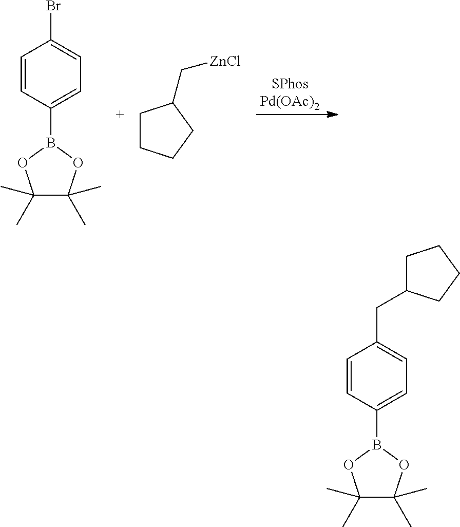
C1(C)(C)C(C)(C)OB(C2=CC=C(Br)C=C2)O1.C1CCCC1C[ZnCl].C1(C)(C)C(C)(C)OB(C2=CC=C(CC3CCCC3)C=C2)O1
